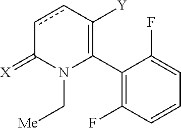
C1(C2=C([Y])ccC(=[X])N2C[Me])=C(F)C=CC=C1F
